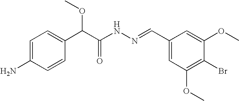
C1=C(N)C=CC(C(C(NN=CC2=CC(OC)=C(Br)C(OC)=C2)=O)OC)=C1
